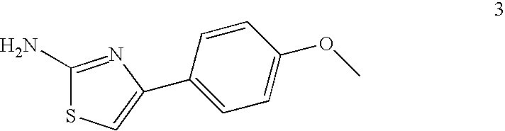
C1(N)=NC(C2=CC=C(OC)C=C2)=CS1
